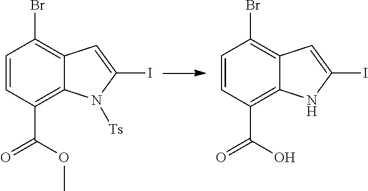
C1=CC(C(OC)=O)=C2C(=C1Br)C=C(I)N2[Ts].C1=CC(C(O)=O)=C2C(=C1Br)C=C(I)N2
